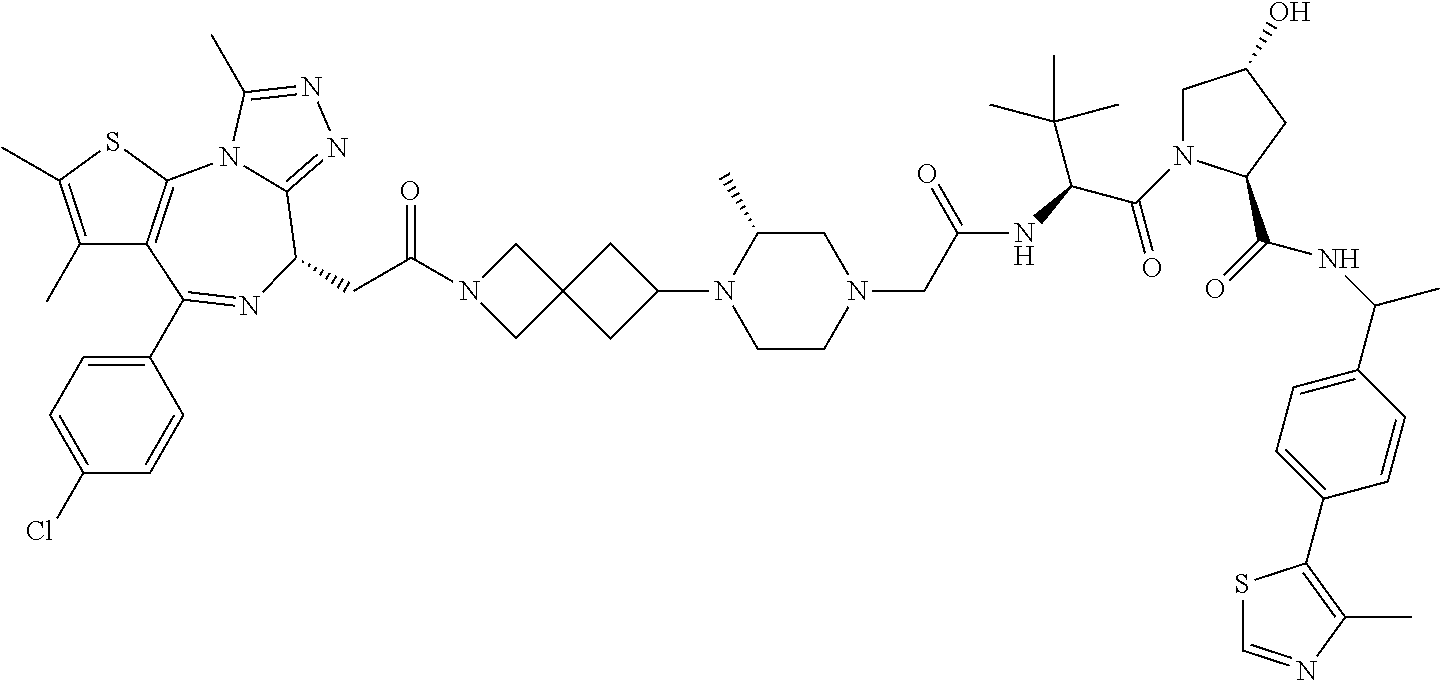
C1(C)=C(C)SC2=C1C(C1=CC=C(Cl)C=C1)=NC(CC(N1CC3(C1)CC(N1CCN(CC(=O)NC(C(=O)N4CC(O)CC4C(=O)NC(C)C4=CC=C(C5=C(C)N=CS5)C=C4)C(C)(C)C)CC1C)C3)=O)C1=NN=C(C)N21
